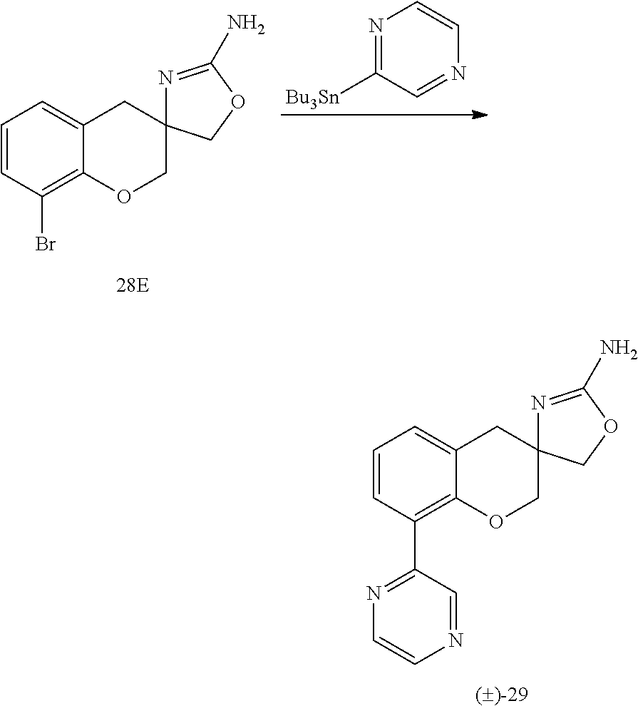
C1=CC(Br)=C2C(=C1)CC1(CO2)N=C(N)OC1.N1=C([Bu3Sn])C=NC=C1.C1=CC(C2=NC=CN=C2)=C2C(=C1)CC1(CO2)N=C(N)OC1
